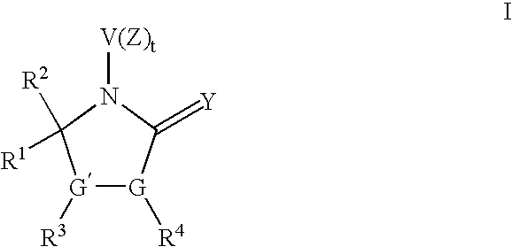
[G]1([R3])[G]([R4])C(=[Y])N([V(Z)t])C1([R2])[R1]
